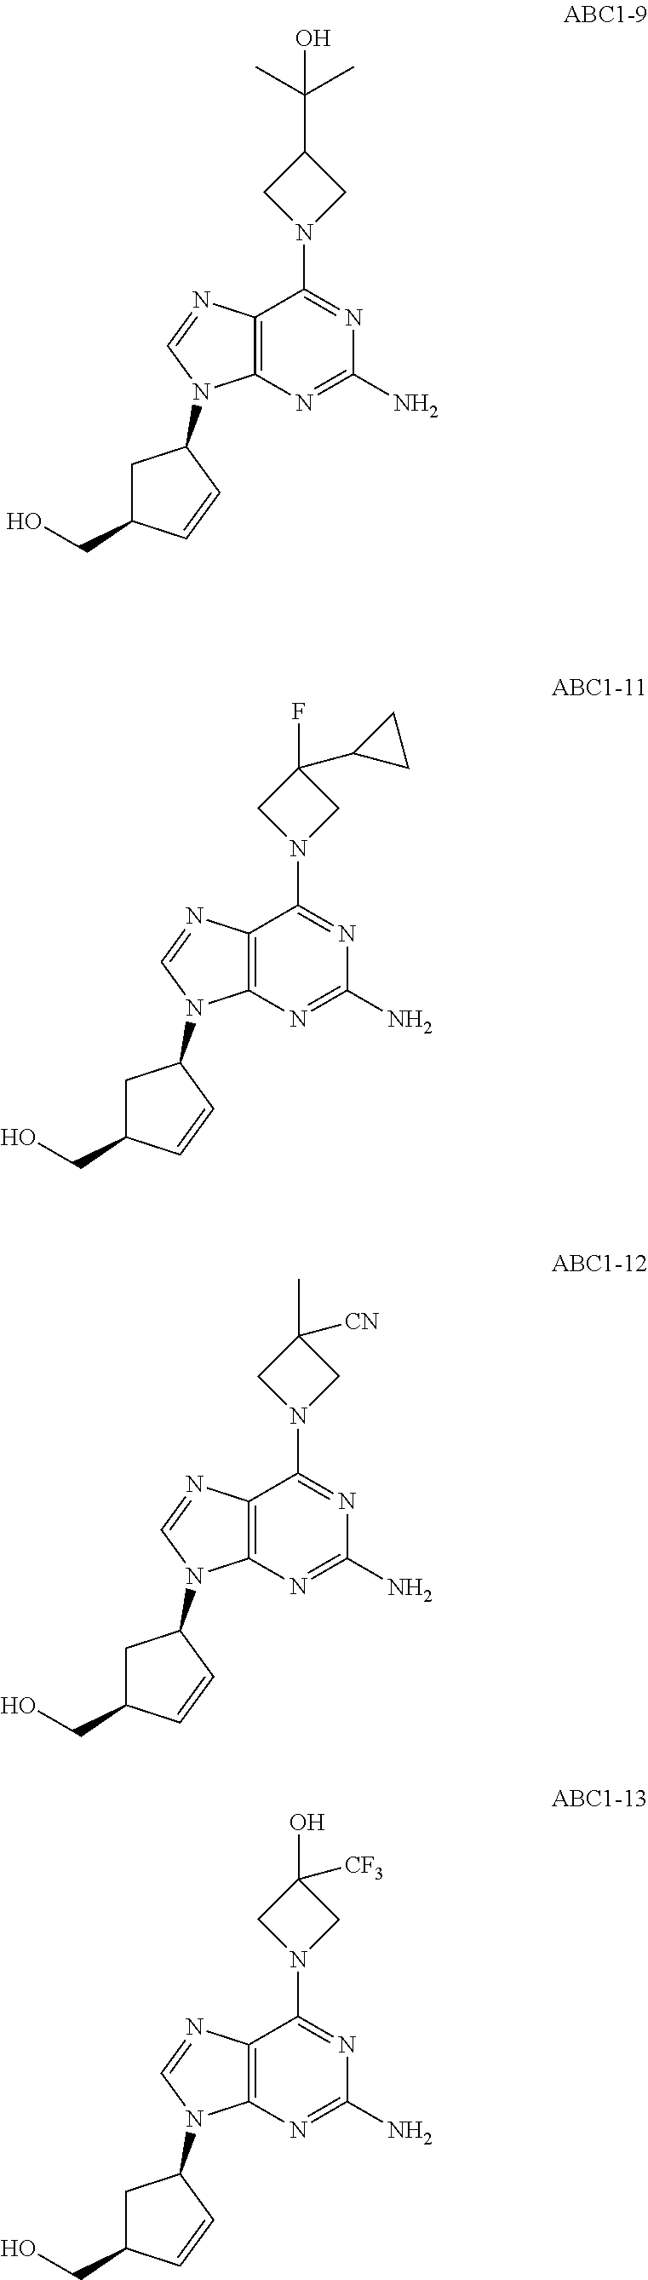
C12=C(N=C(N)N=C1N1CC(F)(C3CC3)C1)N(C1CC(CO)C=C1)C=N2.C12=C(N=C(N)N=C1N1CC(C)([CN])C1)N(C1CC(CO)C=C1)C=N2.C12=C(N=C(N)N=C1N1CC(O)([CF3])C1)N(C1CC(CO)C=C1)C=N2.C12=C(N=C(N)N=C1N1CC(C(C)(C)O)C1)N(C1CC(CO)C=C1)C=N2
